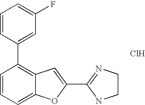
C1(C2=NCCN2)=CC2=C(C3=CC(F)=CC=C3)C=CC=C2O1.Cl
